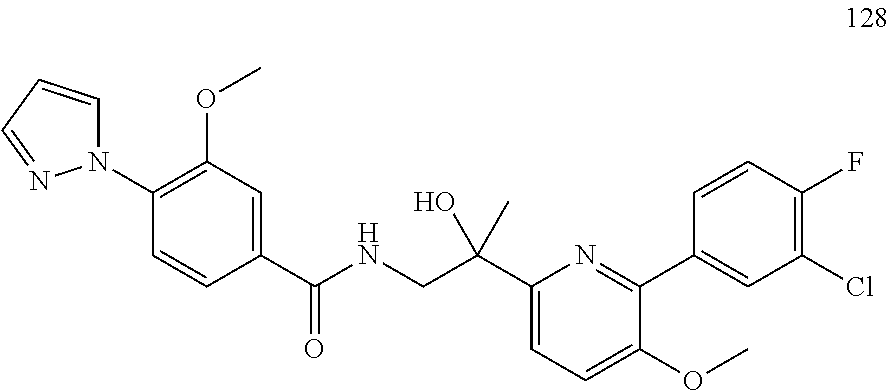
C1(C(NCC(C2=CC=C(OC)C(C3=CC(Cl)=C(F)C=C3)=N2)(O)C)=O)=CC(OC)=C(N2C=CC=N2)C=C1
